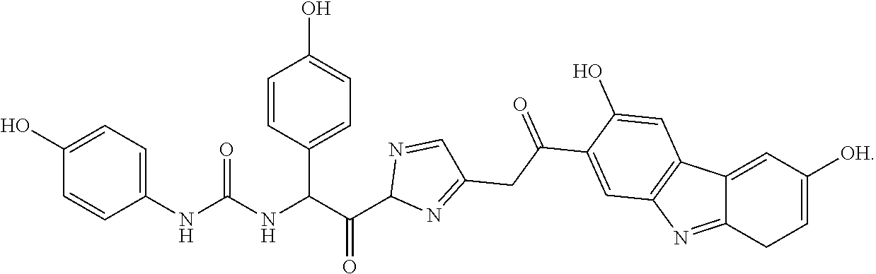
C1=CC(NC(NC(C(=O)C2N=C(CC(C3=CC4=C(C=C3O)C3=CC([OH])=CCC3=N4)=O)C=N2)C2=CC=C(O)C=C2)=O)=CC=C1O
